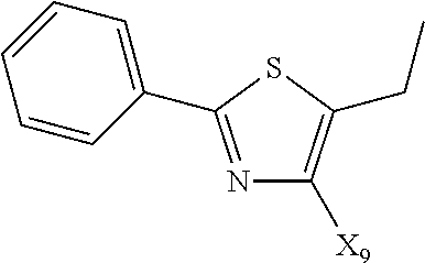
N1=C(C2=CC=CC=C2)SC(CC)=C1[X9]
